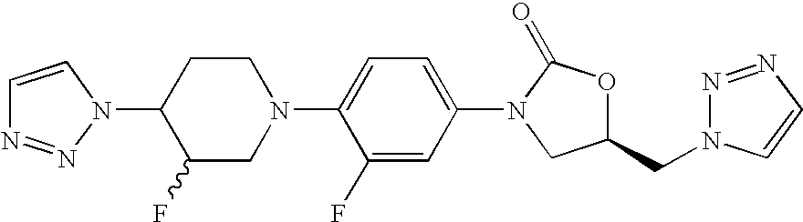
C1(N2N=NC=C2)C(F)CN(C2=CC=C(N3C(=O)OC(CN4N=NC=C4)C3)C=C2F)CC1
